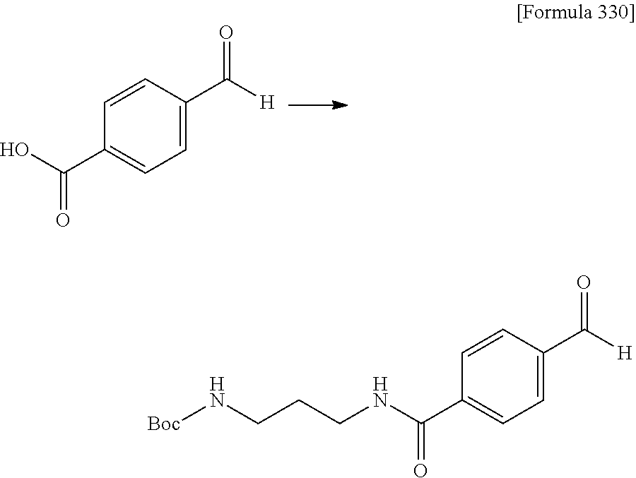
C1=CC(C([H])=O)=CC=C1C(O)=O.C1=CC(C([H])=O)=CC=C1C(NCCCN[Boc])=O
